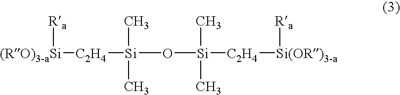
[C2H4]([(RO)3-aSi][Ra])[Si](O[Si]([C2H4][Si(OR)3-a][Ra])(C)C)(C)C
